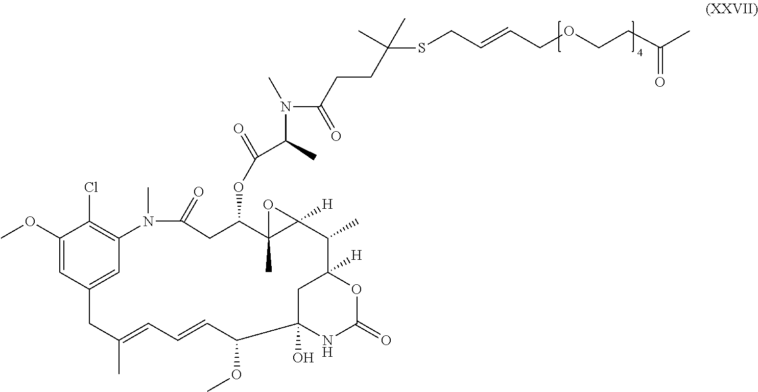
C1(OC)=CC2=CC(=C1Cl)N(C)C(=O)CC(OC(=O)C(C)N(C)C(=O)CCC(C)(C)SCC=CCOCCC(=O)C)C1(C)C([H])(O1)C(C)C1([H])CC(O)(NC(=O)O1)C(OC)C=CC=C(C)C2
